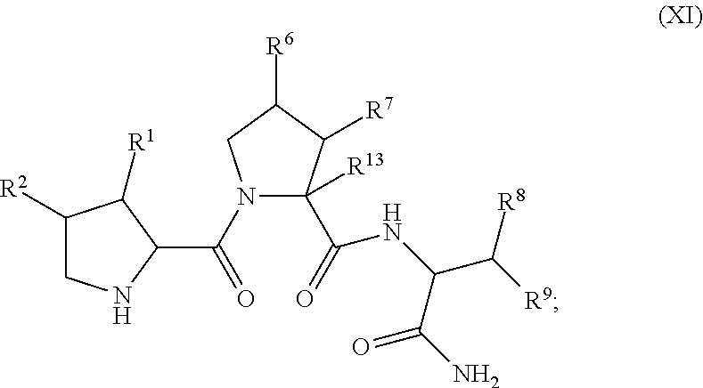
C1([R2])CNC(C(N2C(C(=O)NC(C(N)=O)C([R9])[R8])([R13])C([R7])C([R6])C2)=O)C1[R1]
